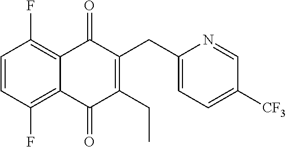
C1([CF3])=CC=C(CC2=C(CC)C(=O)C3=C(F)C=CC(F)=C3C2=O)N=C1
